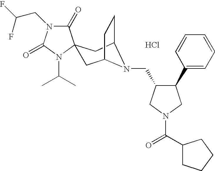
C1(=O)N(CC(F)F)C(=O)N(C(C)C)C12CC1CCC(C2)N1CC1C(C2=CC=CC=C2)CN(C(=O)C2CCCC2)C1.Cl
